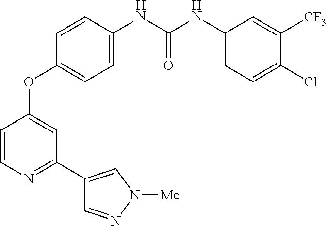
C1=C(NC(NC2=CC=C(Cl)C([CF3])=C2)=O)C=CC(OC2=CC(C3=CN([Me])N=C3)=NC=C2)=C1
